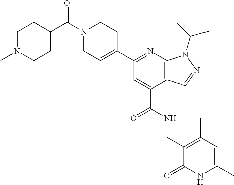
C1N(C(=O)C2CCN(C)CC2)CCC(C2=NC3=C(C(C(=O)NCC4=C(C)C=C(C)NC4=O)=C2)C=NN3C(C)C)=C1
